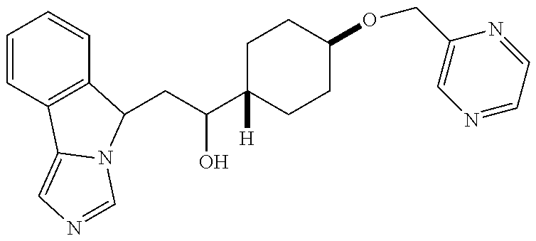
C1=CC2=C(C=C1)C(CC(C1([H])CCC(OCC3=CN=CC=N3)CC1)O)N1C2=CN=C1
